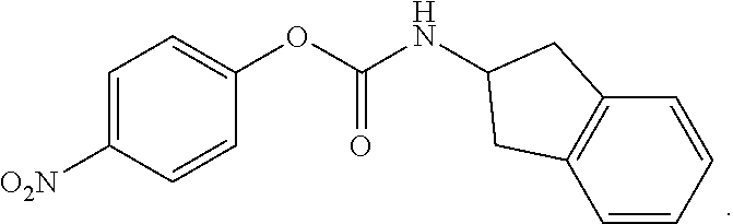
C1=C([O2N])C=CC(OC(NC2CC3=C(C2)C=CC=C3)=O)=C1
